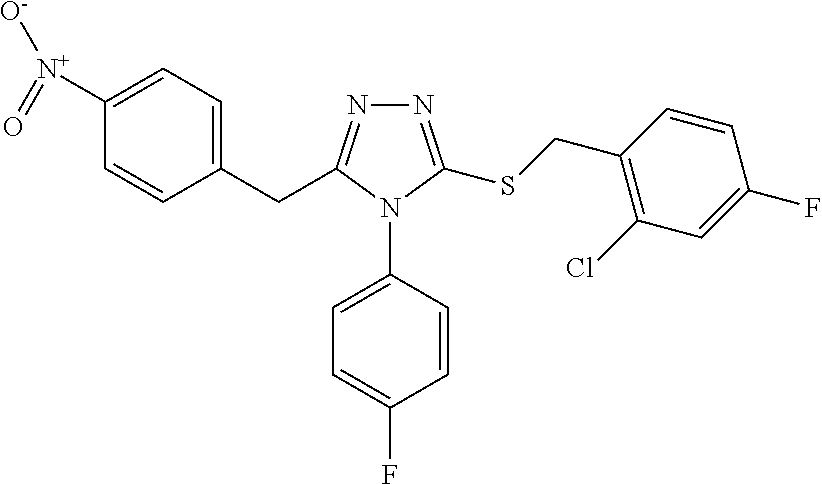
C1([N+](=O)[O-])=CC=C(CC2=NN=C(SCC3=C(Cl)C=C(F)C=C3)N2C2=CC=C(F)C=C2)C=C1
